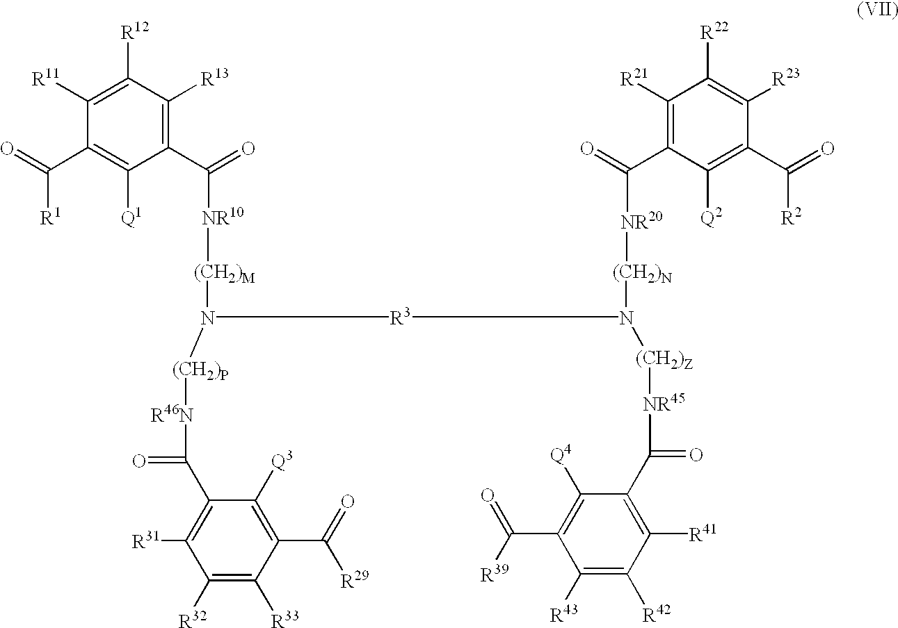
C1(C(=O)[NR10][(CH2)M]N([(CH2)P][R46N]C(=O)C2=C([R31])C([R32])=C([R33])C(C([R29])=O)=C2[Q3])[R3]N([(CH2)N][NR20]C(C2=C([R21])C([R22])=C([R23])C(C(=O)[R2])=C2[Q2])=O)[(CH2)Z][NR45]C(=O)C2=C([R41])C([R42])=C([R43])C(C([R39])=O)=C2[Q4])=C([R13])C([R12])=C([R11])C(C(=O)[R1])=C1[Q1]
